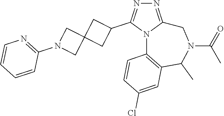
N1=C2N(C(C3CC4(C3)CN(C3=NC=CC=C3)C4)=N1)C1=C(C(C)N(C(=O)C)C2)C=C(Cl)C=C1
